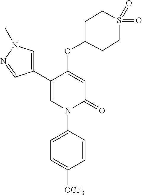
C1=C(OC2CCS(=O)(=O)CC2)C(C2=CN(C)N=C2)=CN(C2=CC=C([OCF3])C=C2)C1=O
